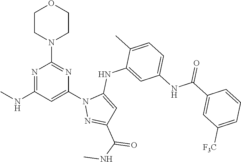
N1=C(NC)C=C(N2N=C(C(NC)=O)C=C2NC2=CC(NC(C3=CC([F3C])=CC=C3)=O)=CC=C2C)N=C1N1CCOCC1
